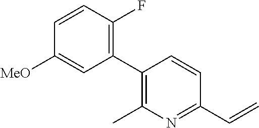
C1(C2=C(C)N=C(C=C)C=C2)=C(F)C=CC([MeO])=C1
